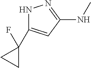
N1C(C2(F)CC2)=CC(NC)=N1
